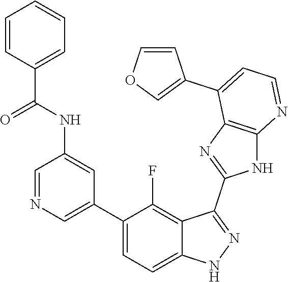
C1=NC=C(C2=CC=C3C(=C2F)C(C2=NC4=C(N2)N=CC=C4C2=COC=C2)=NN3)C=C1NC(C1=CC=CC=C1)=O
